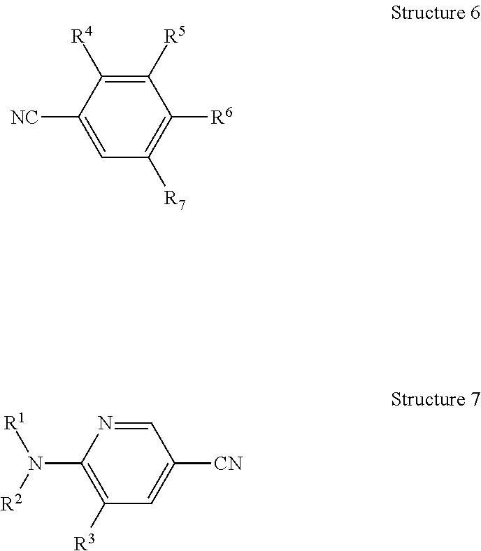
C1([R5])=C([R4])C([NC])=CC([R7])=C1[R6].C1=NC(N([R2])[R1])=C([R3])C=C1[CN]
